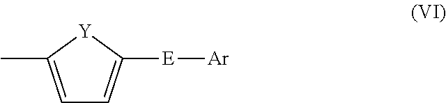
C1=C(C)[Y]C([E][Ar])=C1
